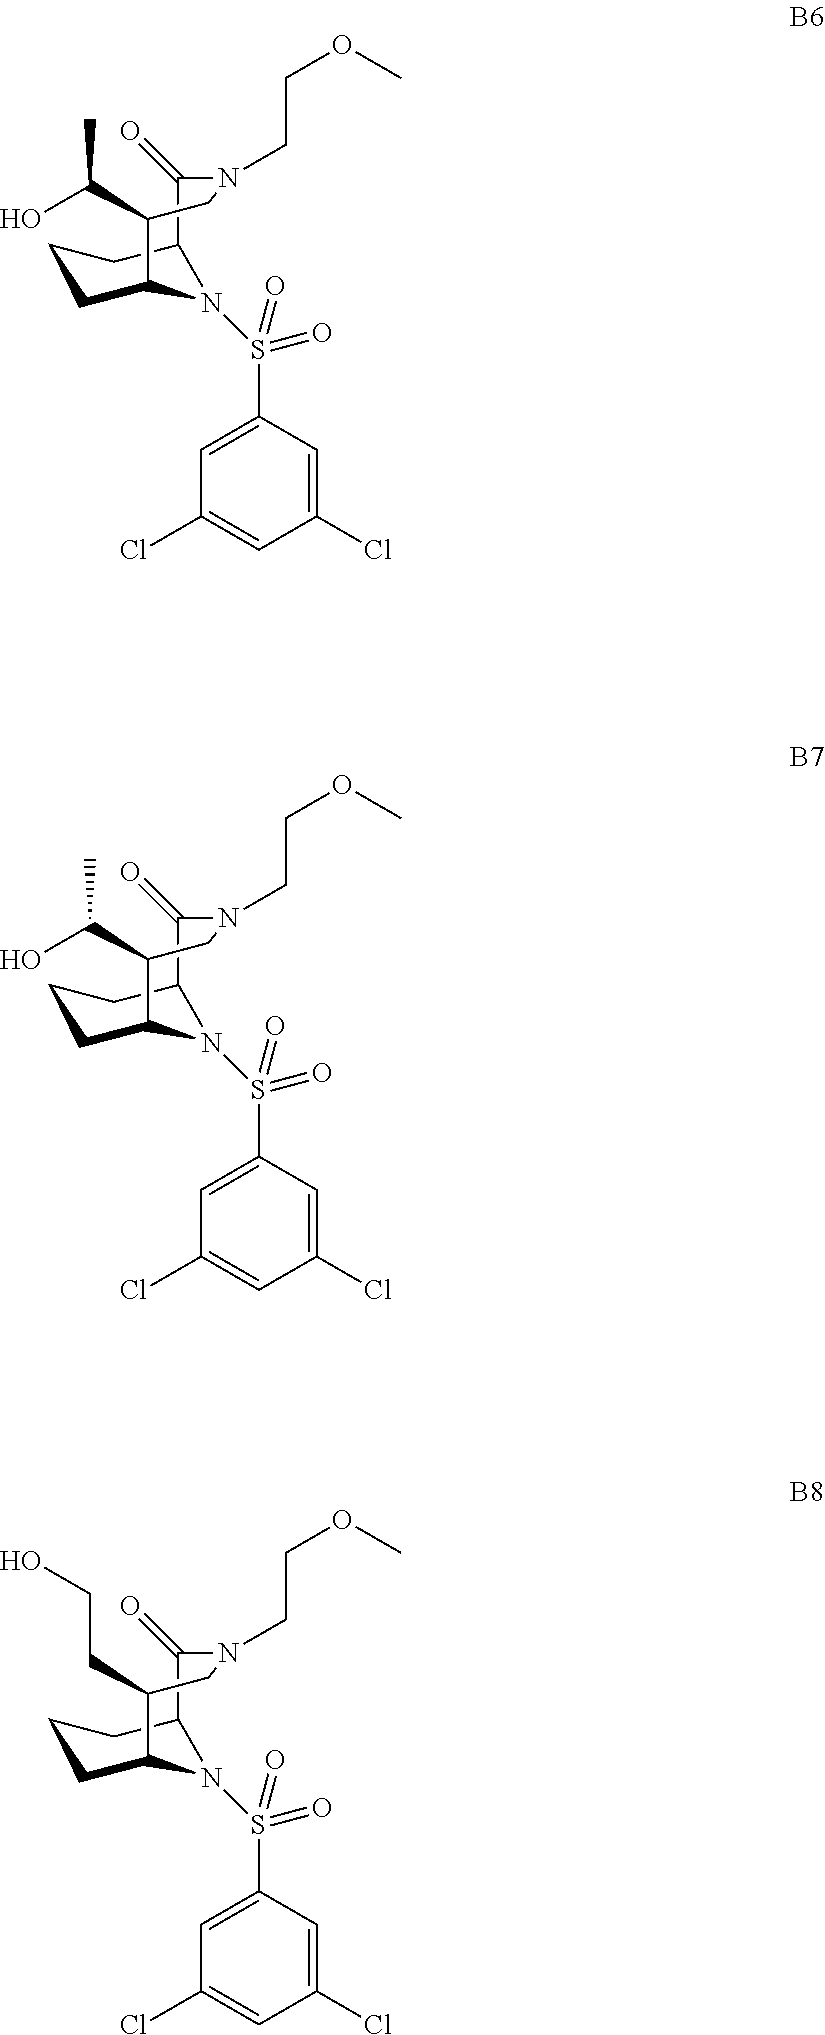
C12C(=O)N(CCOC)CC(C(O)C)C(CCC1)N2S(C1=CC(Cl)=CC(Cl)=C1)(=O)=O.C12C(=O)N(CCOC)CC(C(O)C)C(CCC1)N2S(C1=CC(Cl)=CC(Cl)=C1)(=O)=O.C12C(=O)N(CCOC)CC(CCO)C(CCC1)N2S(C1=CC(Cl)=CC(Cl)=C1)(=O)=O
